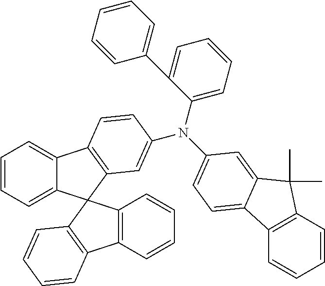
C1=CC=C2C(=C1)C1=C(C=C(N(C3=CC=CC=C3C3=CC=CC=C3)C3=CC=C4C5=C(C=CC=C5)C(C)(C)C4=C3)C=C1)C21C2=C(C=CC=C2)C2=C1C=CC=C2
